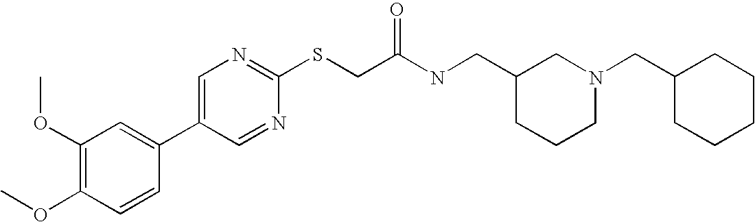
C1(OC)=C(OC)C=CC(C2=CN=C(SCC(NCC3CN(CC4CCCCC4)CCC3)=O)N=C2)=C1
